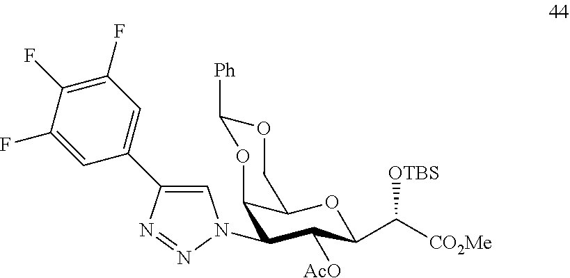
C1(N2C=C(C3=CC(F)=C(F)C(F)=C3)N=N2)C([AcO])C(C([CO2Me])[OTBS])OC2C1OC([Ph])OC2
